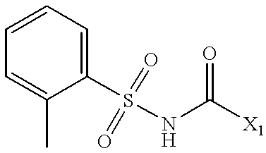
S(NC([X1])=O)(C1=CC=CC=C1C)(=O)=O
